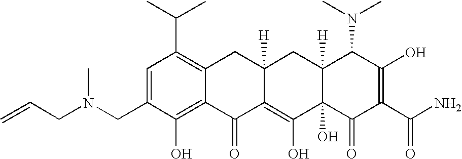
C1(CN(CC=C)C)=CC(C(C)C)=C2C(=C1O)C(=O)C1=C(O)C3(O)C([H])(CC1([H])C2)C(N(C)C)C(O)=C(C(N)=O)C3=O
